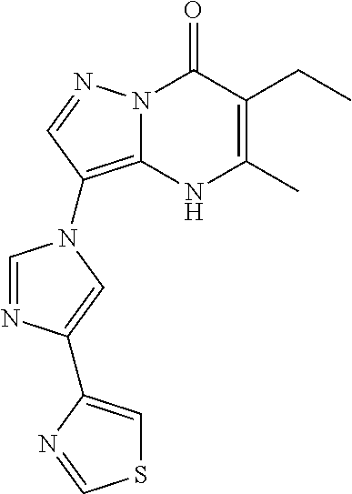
N12C(=C(N3C=NC(C4=CSC=N4)=C3)C=N1)NC(C)=C(CC)C2=O
